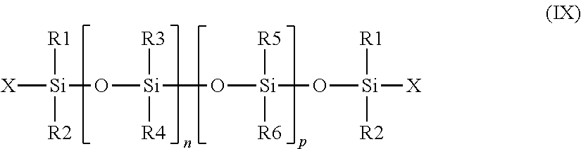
[X][Si]([R1])([R2])O[Si]([R3])([R4])O[Si]([R5])([R6])O[Si]([X])([R1])[R2]
